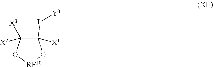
C1([L][Y0])([X1])C([X3])([X2])O[RF10]O1
